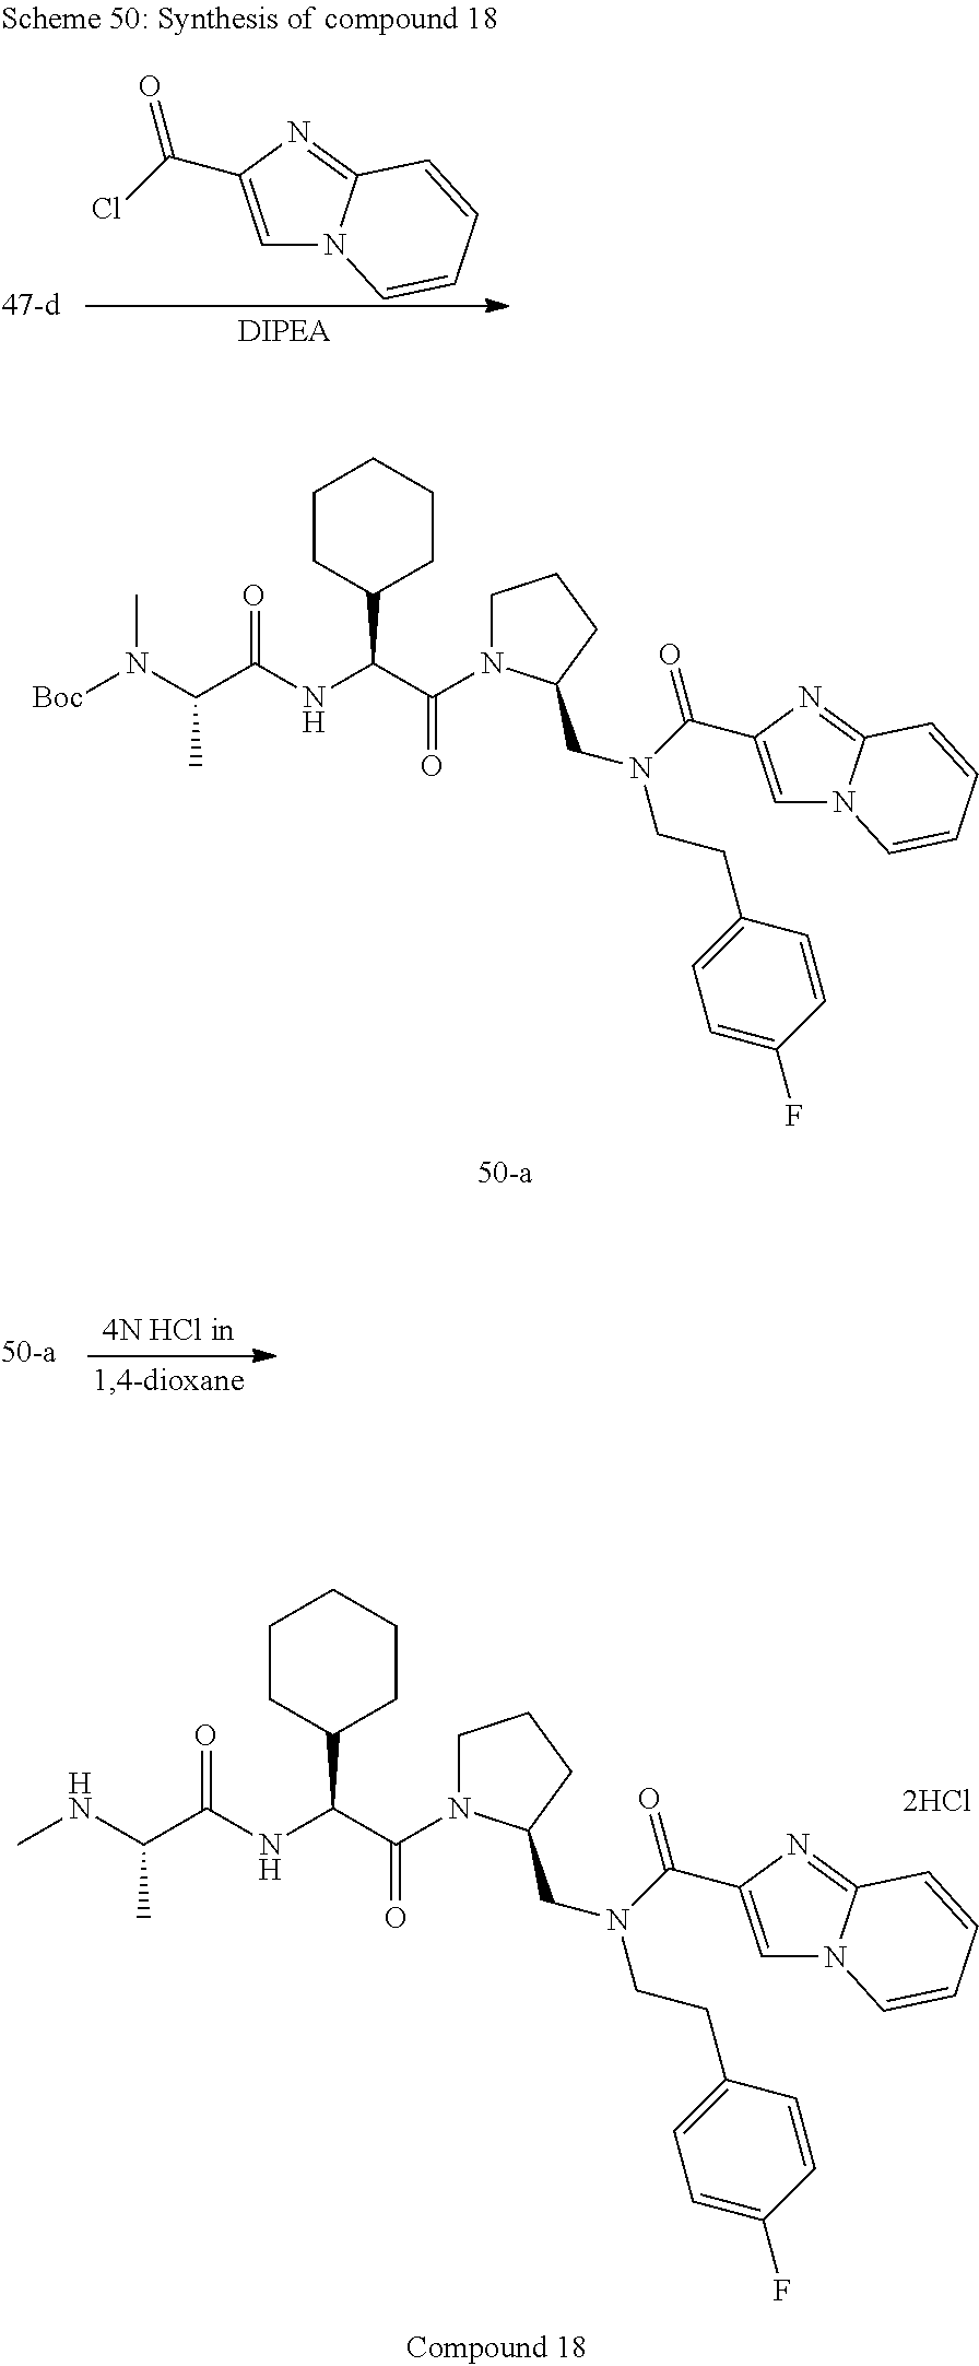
[Boc]N(C(C(NC(C1CCCCC1)C(=O)N1CCCC1CN(C(=O)C1=CN2C(=N1)C=CC=C2)CCC1=CC=C(F)C=C1)=O)C)C.CNC(C(NC(C1CCCCC1)C(=O)N1CCCC1CN(C(=O)C1=CN2C(=N1)C=CC=C2)CCC1=CC=C(F)C=C1)=O)C.C1=C(C(Cl)=O)N=C2N1C=CC=C2
